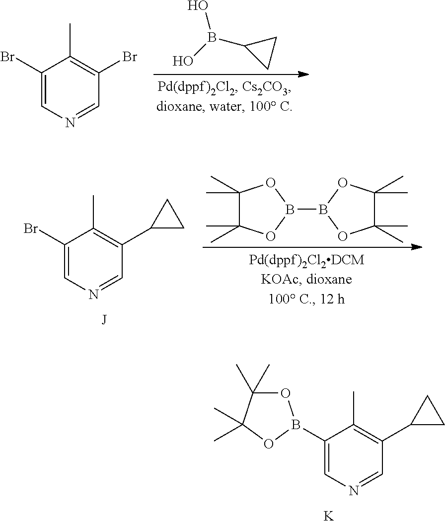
C1(Br)=CN=CC(Br)=C1C.OB(C1CC1)O.C1(Br)=CN=CC(C2CC2)=C1C.C1(C)(C)C(C)(C)OB(B2OC(C)(C)C(C)(C)O2)O1.[K].C1(B2OC(C)(C)C(C)(C)O2)=CN=CC(C2CC2)=C1C
